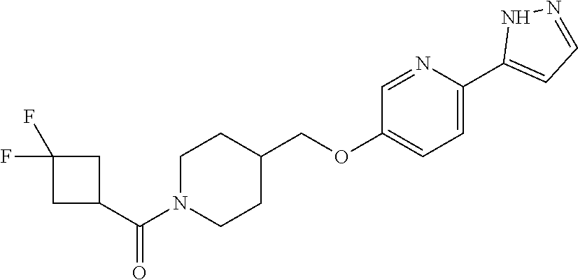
C1N(C(C2CC(F)(F)C2)=O)CCC(COC2=CC=C(C3=CC=NN3)N=C2)C1
